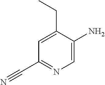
C1(N)=CN=C(C#N)C=C1CC
